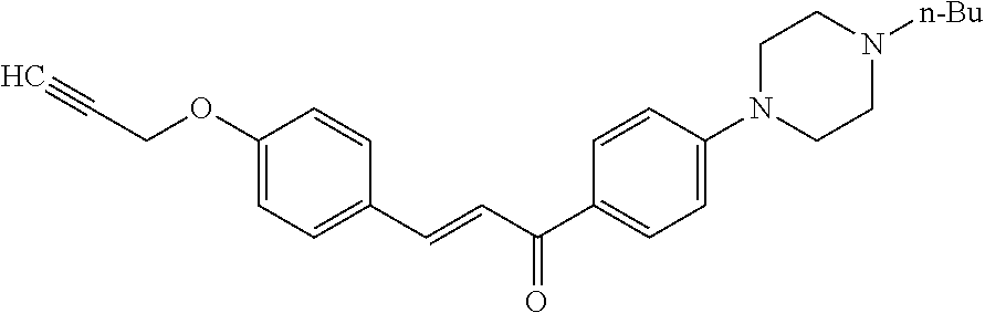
C1(OCC#C)=CC=C(C=CC(C2=CC=C(N3CCN([n-Bu])CC3)C=C2)=O)C=C1
